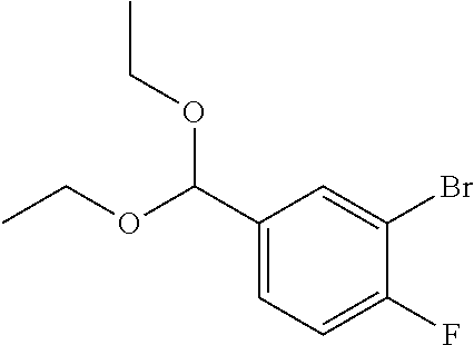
C1(C(OCC)OCC)=CC=C(F)C(Br)=C1
